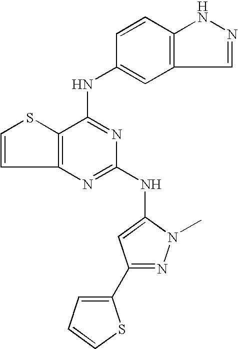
C12=C(C(NC3=CC4=C(C=C3)NN=C4)=NC(NC3=CC(C4=CC=CS4)=NN3C)=N1)SC=C2
